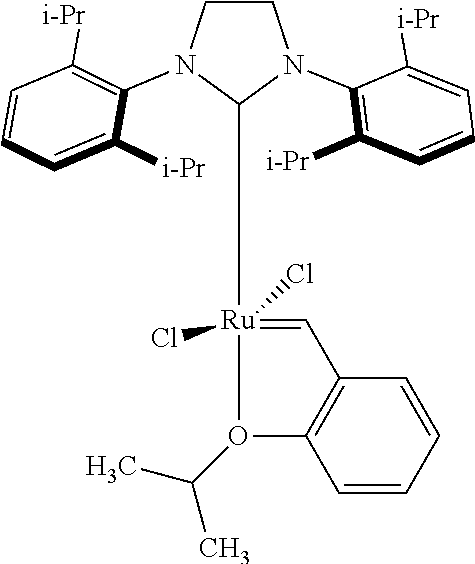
C1([Ru]2(Cl)(Cl)=CC3=C(C=CC=C3)O2C(C)C)N(C2=C([i-Pr])C=CC=C2[i-Pr])CCN1C1=C([i-Pr])C=CC=C1[i-Pr]
